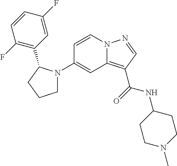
C1(N2CCCC2C2=C(F)C=CC(F)=C2)=CC2=C(C(=O)NC3CCN(C)CC3)C=NN2C=C1
